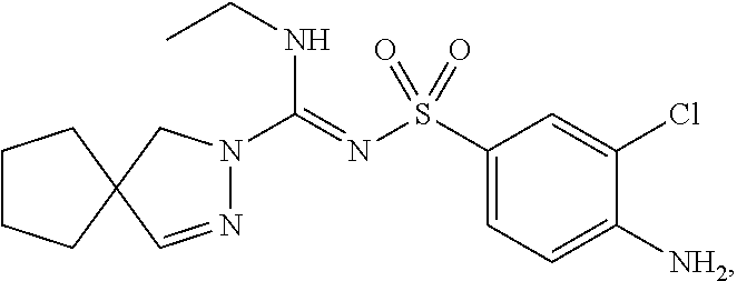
C1(S(N=C(N2N=CC3(C2)CCCC3)NCC)(=O)=O)=CC=C([NH2])C(Cl)=C1
